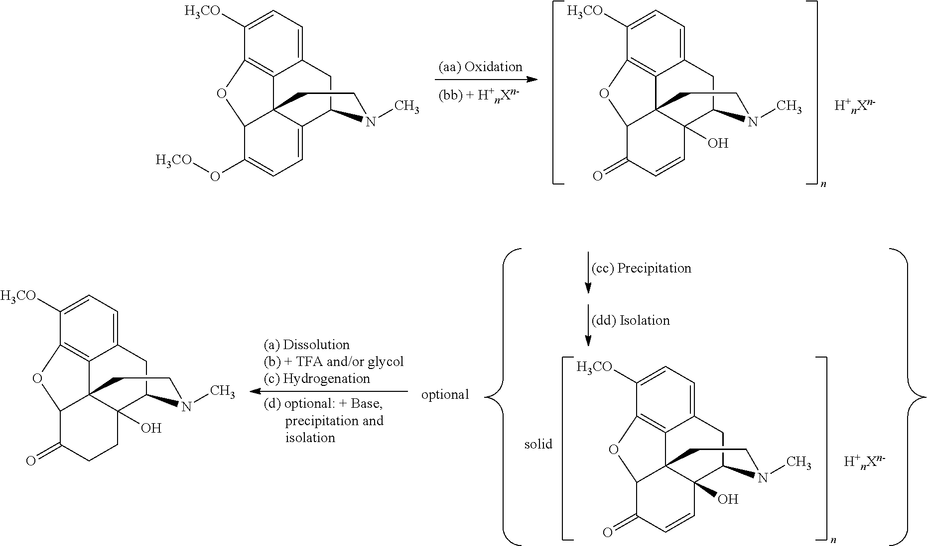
C12=C3C(=CC=C1[H3CO])CC1C4=CC=C(O[H3CO])C(C34CCN1C)O2.C12=C3C(=CC=C1[H3CO])CC1C4(O)C3(C(C(=O)C=C4)O2)CCN1C.[H+nXn-].C12=C3C(=CC=C1[H3CO])CC1C4(O)C3(C(C(=O)CC4)O2)CCN1C.C12=C3C(=CC=C1[H3CO])CC1C4(O)C3(C(C(=O)C=C4)O2)CCN1C.[H+nXn-]
